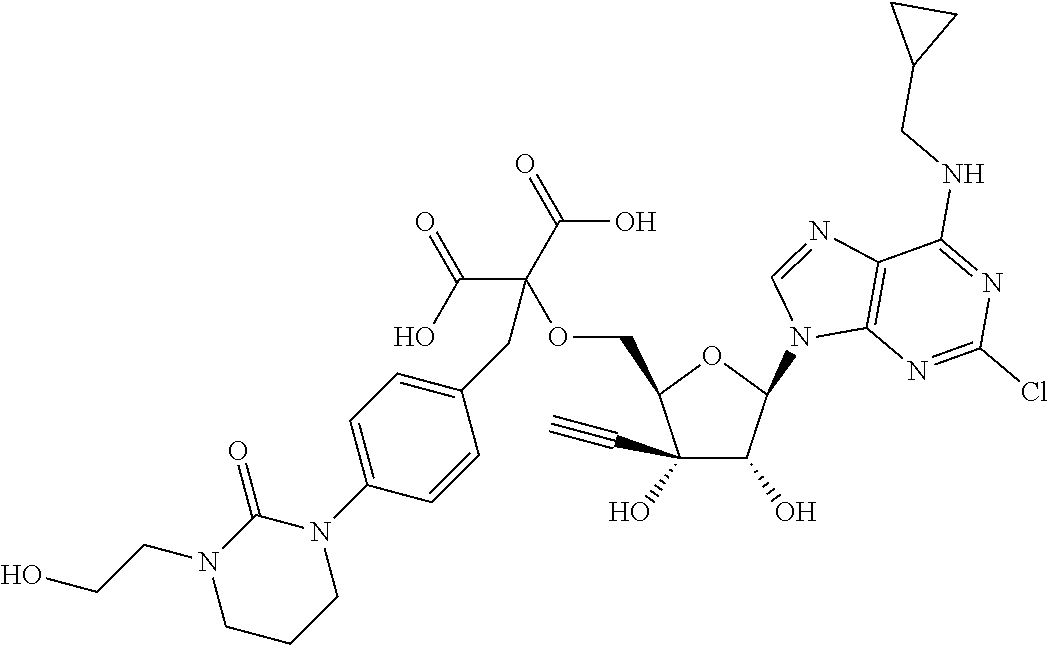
C1(O)(C#C)C(O)C(N2C3=C(N=C2)C(NCC2CC2)=NC(Cl)=N3)OC1COC(C(=O)O)(C(=O)O)CC1=CC=C(N2C(=O)N(CCO)CCC2)C=C1
